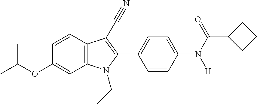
C1=C(OC(C)C)C=CC2=C1N(CC)C(C1=CC=C(N([H])C(C3CCC3)=O)C=C1)=C2C#N
